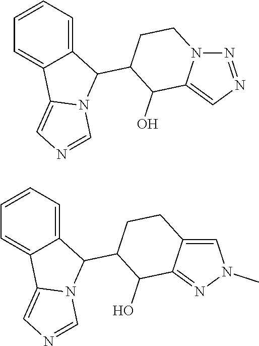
C1=CC=C2C(=C1)C1=CN=CN1C2C1C(O)C2=CN=NN2CC1.C1=CC=C2C(=C1)C1=CN=CN1C2C1C(O)C2=NN(C)C=C2CC1
